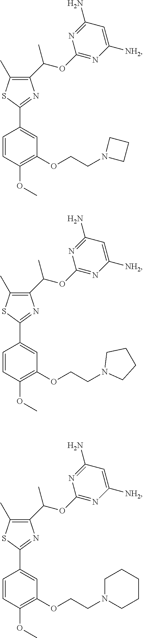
C1=CC(OC)=C(OCCN2CCCCC2)C=C1C1=NC(C(OC2=NC([NH2])=CC(N)=N2)C)=C(C)S1.C1=CC(OC)=C(OCCN2CCC2)C=C1C1=NC(C(OC2=NC([NH2])=CC(N)=N2)C)=C(C)S1.C1=CC(OC)=C(OCCN2CCCC2)C=C1C1=NC(C(OC2=NC([NH2])=CC(N)=N2)C)=C(C)S1
